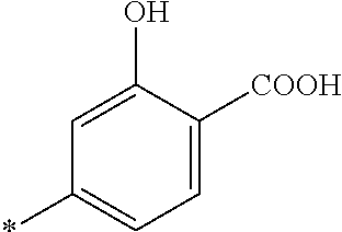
C1=C([COOH])C(O)=CC(*)=C1
